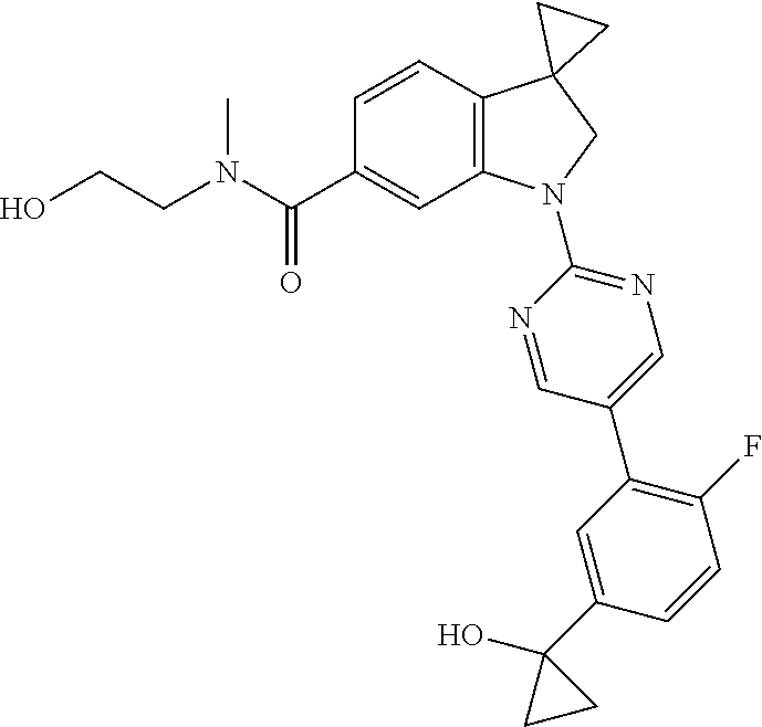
C(C1=CC2=C(C=C1)C1(CN2C2=NC=C(C3=C(F)C=CC(C4(O)CC4)=C3)C=N2)CC1)(=O)N(CCO)C
